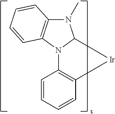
C1=CC=CC2=C1[Ir]C1N2C2=C(N1C)C=CC=C2
